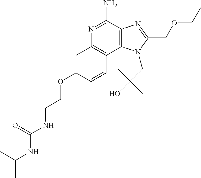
N1=C(N)C2=C(C3=C1C=C(OCCNC(NC(C)C)=O)C=C3)N(CC(C)(C)O)C(COCC)=N2
